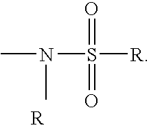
N(S([R])(=O)=O)(C)C
